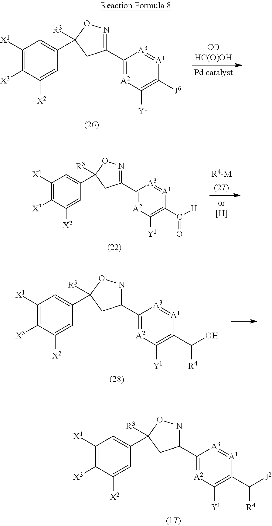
C1([X1])=C([X3])C([X2])=CC(C2([R3])ON=C(C3=[A2]C([Y1])=C(C([J2])[R4])[A1]=[A3]3)C2)=C1.C1([X1])=C([X3])C([X2])=CC(C2([R3])ON=C(C3=[A2]C([Y1])=C([J6])[A1]=[A3]3)C2)=C1.C1([X1])=C([X3])C([X2])=CC(C2([R3])ON=C(C3=[A2]C([Y1])=C(C(O)[R4])[A1]=[A3]3)C2)=C1.C1([X1])=C([X3])C([X2])=CC(C2([R3])ON=C(C3=[A2]C([Y1])=C(C(=O)[H])[A1]=[A3]3)C2)=C1.[R4-M]
